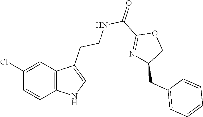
C12=C(C=C(Cl)C=C1)C(CCNC(C1=NC(CC3=CC=CC=C3)CO1)=O)=CN2
